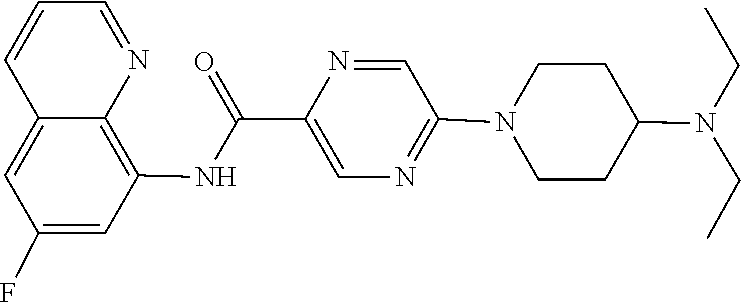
C1=NC2=C(NC(C3=CN=C(N4CCC(N(CC)CC)CC4)C=N3)=O)C=C(F)C=C2C=C1
